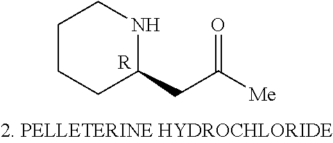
C1CCC(CC([Me])=O)NC1.[R]
